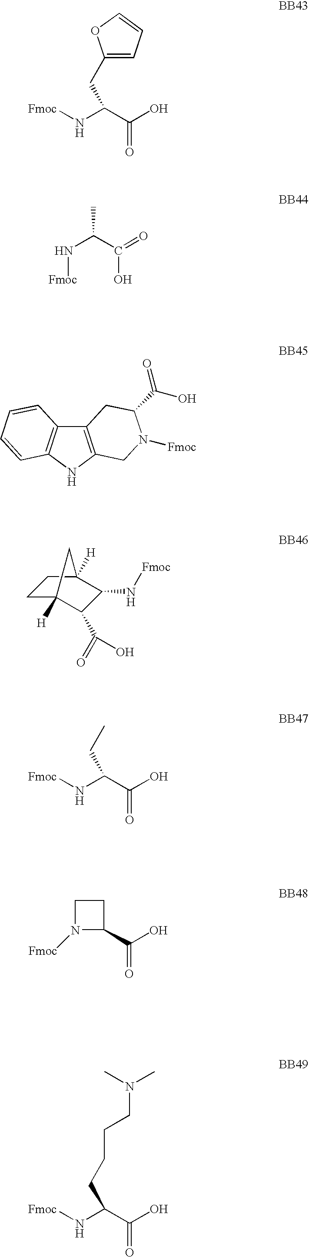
[Fmoc]NC(C(O)=O)CC1=CC=CO1.N(C(C(=O)O)C)[Fmoc].C12=C(NC3=C1C=CC=C3)CN([Fmoc])C(C(=O)O)C2.C1C2([H])C(C(=O)O)C(N[Fmoc])C([H])(C1)C2.[Fmoc]NC(C(O)=O)CC.C1N([Fmoc])C(C(O)=O)C1.[Fmoc]NC(C(O)=O)CCCCN(C)C
